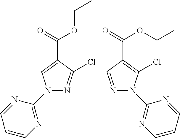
N1(C2=NC=CC=N2)N=C(Cl)C(C(OCC)=O)=C1.N1=CC(C(OCC)=O)=C(Cl)N1C1=NC=CC=N1
